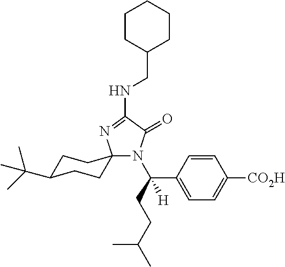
N(C1=NC2(N(C(CCC(C)C)(C3=CC=C([CO2H])C=C3)[H])C1=O)CCC(C(C)(C)C)CC2)CC1CCCCC1
